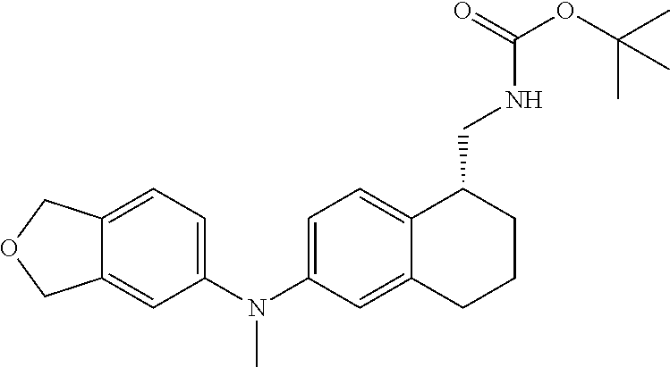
C1=C(N(C2=CC=C3C(=C2)CCCC3CNC(OC(C)(C)C)=O)C)C=C2C(=C1)COC2
